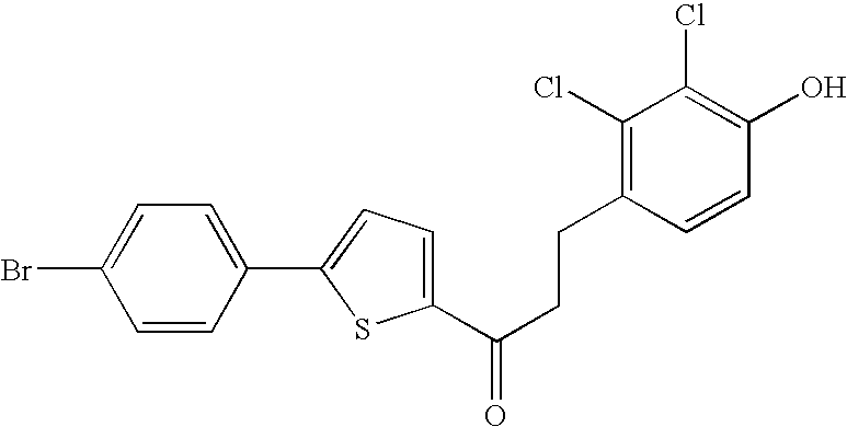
BrC1=CC=C(C2=CC=C(C(=O)CCC3=C(Cl)C(Cl)=C(O)C=C3)S2)C=C1
